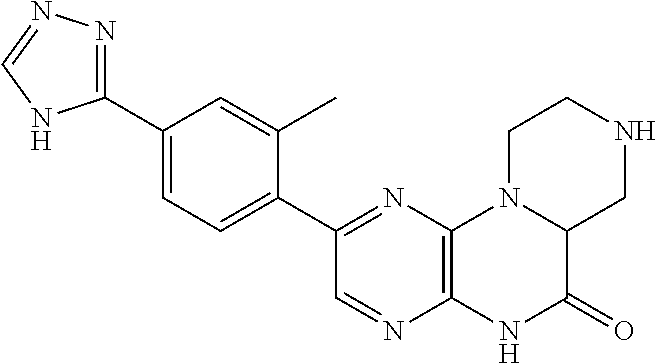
C12=C(N=C(C3=CC=C(C4=NN=CN4)C=C3C)C=N1)N1C(C(=O)N2)CNCC1
